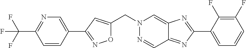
O1C(CN2N=CC3=NC(C4=CC=CC(F)=C4F)=NC3=C2)=CC(C2=CN=C(C(F)(F)F)C=C2)=N1
